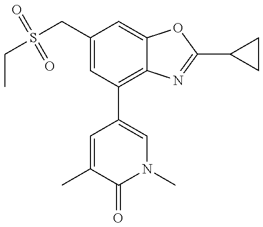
CCS(CC1=CC(C2=CN(C)C(=O)C(C)=C2)=C2C(=C1)OC(C1CC1)=N2)(=O)=O
